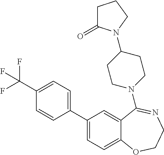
C1(C(F)(F)F)=CC=C(C2=CC=C3C(=C2)C(N2CCC(N4C(=O)CCC4)CC2)=NCCO3)C=C1
